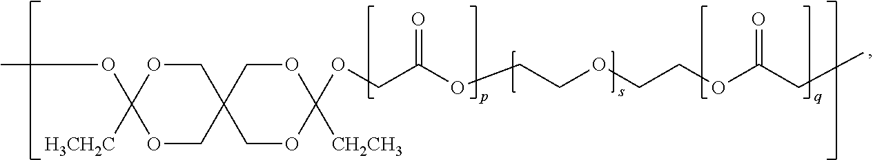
O1CC2(COC1(OC)[H3CH2C])COC([CH2CH3])(OCC(OCCOCCOC(CC)=O)=O)OC2
